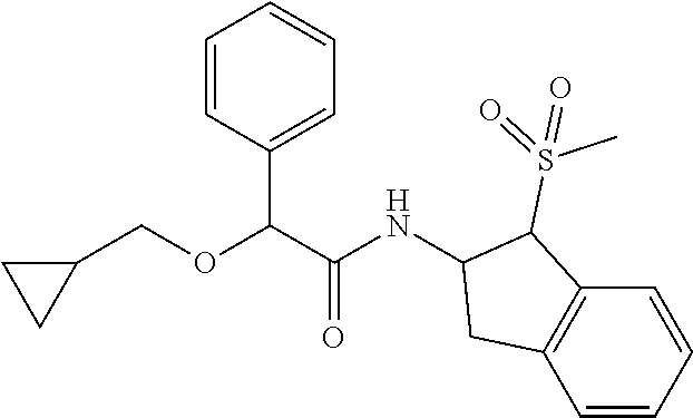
C(C1=CC=CC=C1)(C(NC1C(S(C)(=O)=O)C2=C(C=CC=C2)C1)=O)OCC1CC1
